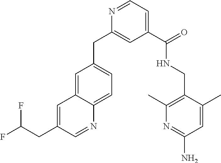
C1=C2C(=CC=C1CC1=CC(C(NCC3=C(C)N=C(N)C=C3C)=O)=CC=N1)N=CC(CC(F)F)=C2
